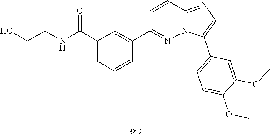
C1(C2=CC(C(NCCO)=O)=CC=C2)=NN2C(=NC=C2C2=CC=C(OC)C(OC)=C2)C=C1
